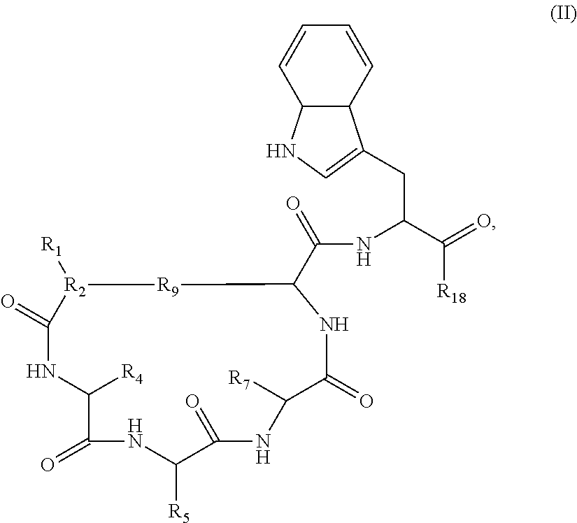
[R2]1([R1])C(=O)NC([R4])C(=O)NC([R5])C(=O)NC([R7])C(=O)NC(C(NC(C(=O)[R18])CC2=CNC3C2C=CC=C3)=O)[R9]1
